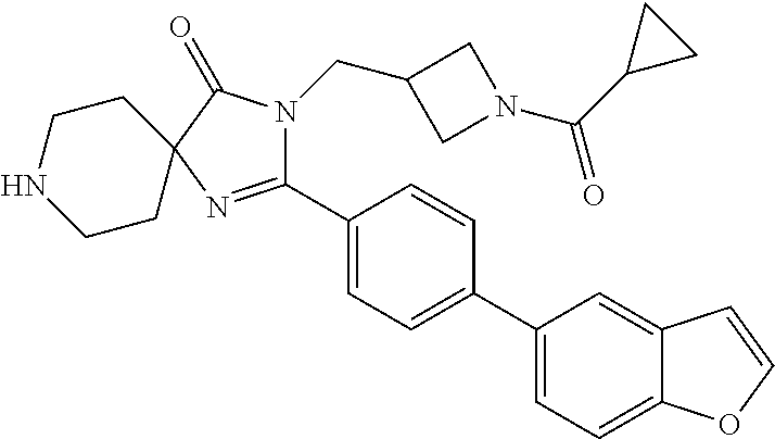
C1(C2=CC=C(C3=CC=C4C(=C3)C=CO4)C=C2)=NC2(C(=O)N1CC1CN(C(C3CC3)=O)C1)CCNCC2
